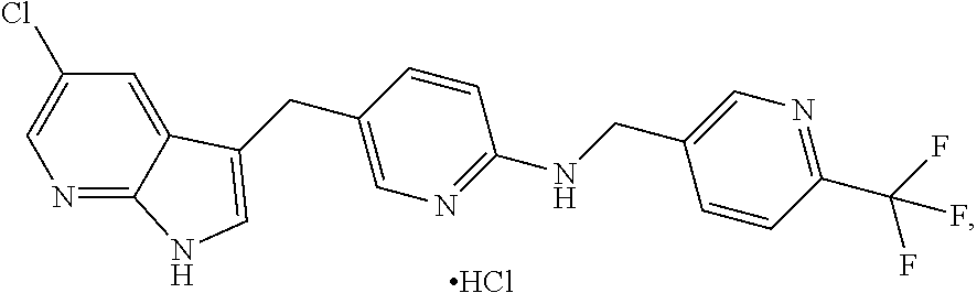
N1=C2C(=CC(Cl)=C1)C(CC1=CN=C(NCC3=CN=C(C(F)(F)F)C=C3)C=C1)=CN2.Cl
